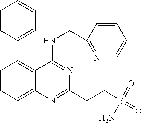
C1=CC=C2C(=C1C1=CC=CC=C1)C(NCC1=NC=CC=C1)=NC(CCS(=O)(=O)N)=N2
